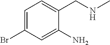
C1=C(Br)C=C(N)C(CNC)=C1
